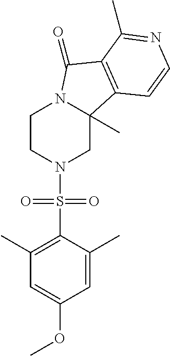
C1CN(S(C2=C(C)C=C(OC)C=C2C)(=O)=O)CC2(C)N1C(=O)C1=C2C=CN=C1C
